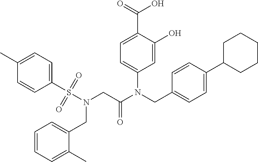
C1=C(O)C(C(=O)O)=CC=C1N(CC1=CC=C(C2CCCCC2)C=C1)C(CN(S(C1=CC=C(C)C=C1)(=O)=O)CC1=CC=CC=C1C)=O
